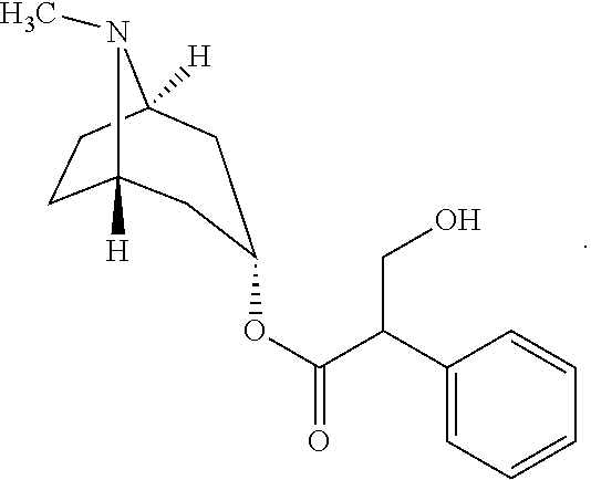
C1(C(C(=O)OC2CC3([H])CCC([H])(N3C)C2)CO)=CC=CC=C1
